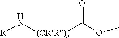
[R]N[(CRR)n]C(=O)OC
